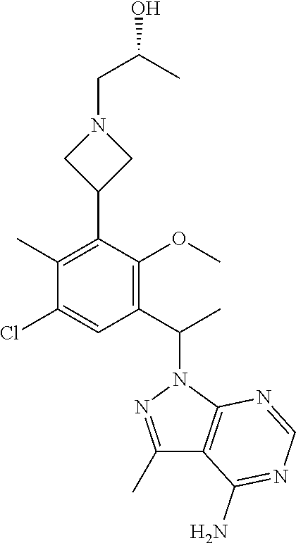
C1(C)=NN(C(C)C2=C(OC)C(C3CN(CC(C)O)C3)=C(C)C(Cl)=C2)C2=C1C(N)=NC=N2
